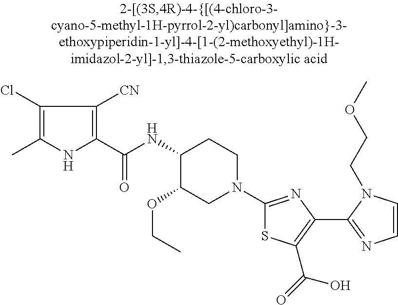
C1(NC(C2=C([CN])C(Cl)=C(C)N2)=O)C(OCC)CN(C2=NC(C3=NC=CN3CCOC)=C(C(=O)O)S2)CC1
